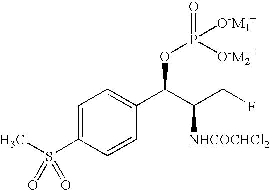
C1=C(S(C)(=O)=O)C=CC(C(C(CF)[NHCOCHCl2])OP(=O)([O-M1+])[O-M2+])=C1
